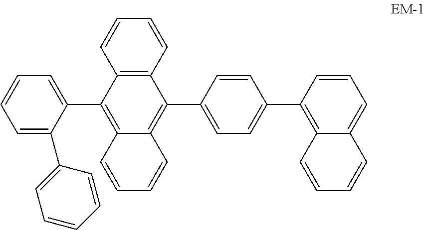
C1=C(C2=CC=CC=C2)C(C2=C3C(=C(C4=CC=C(C5=C6C(=CC=C5)C=CC=C6)C=C4)C4=C2C=CC=C4)C=CC=C3)=CC=C1
